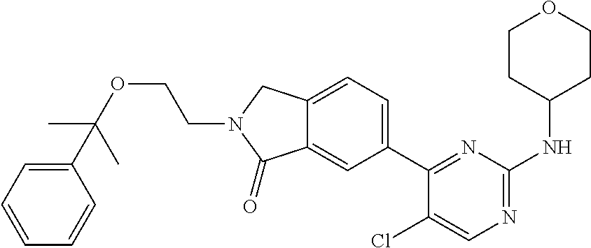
C1(Cl)=CN=C(NC2CCOCC2)N=C1C1=CC=C2C(=C1)C(=O)N(CCOC(C)(C)C1=CC=CC=C1)C2
